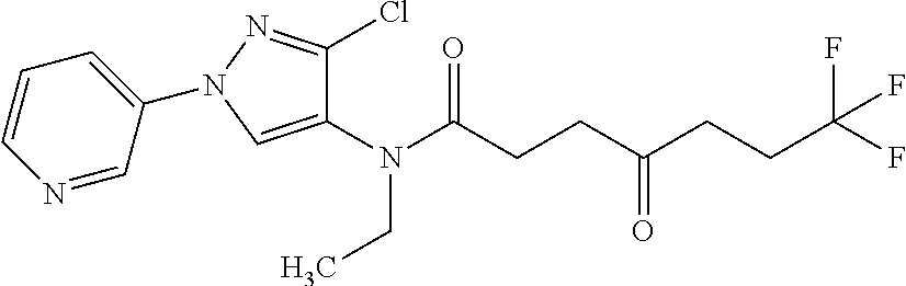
N(C(CCC(CCC(F)(F)F)=O)=O)(CC)C1=CN(C2=CC=CN=C2)N=C1Cl
